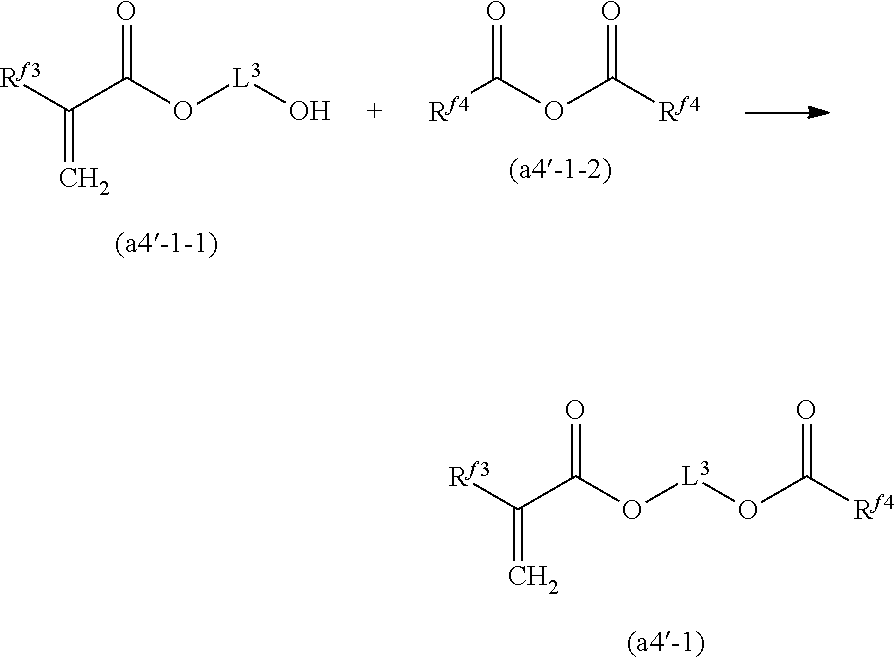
O=C(O[L3]OC([Rf4])=O)C([Rf3])=C.O=C(O[L3]O)C([Rf3])=C.O=C(OC([Rf4])=O)[Rf4]
